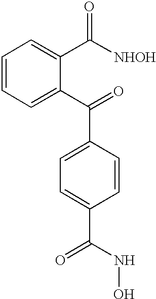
C1=CC=C(C(=O)C2=CC=C(C(NO)=O)C=C2)C(C([NHOH])=O)=C1
